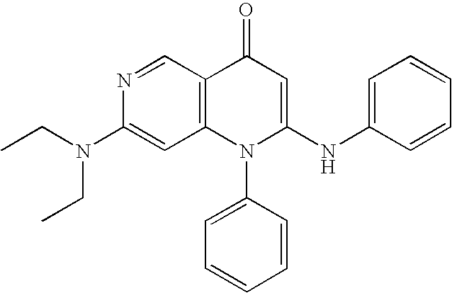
N(C1=CC2=C(C=N1)C(=O)C=C(NC1=CC=CC=C1)N2C1=CC=CC=C1)(CC)CC
